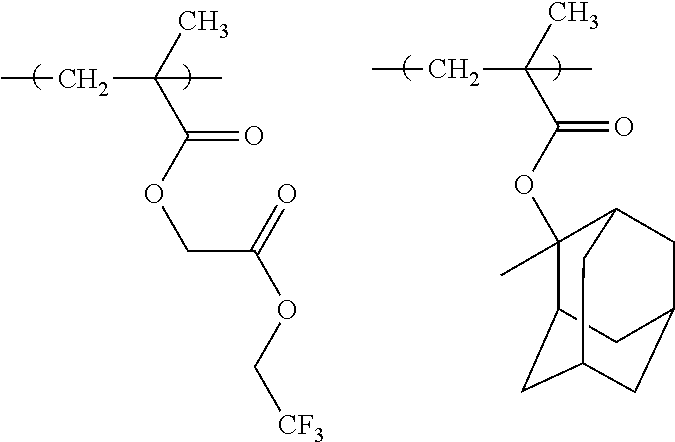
CCC(C(OCC(OC[CF3])=O)=O)(C)C.CCC(C(OC1(C)C2CC3CC(CC1C3)C2)=O)(C)C
